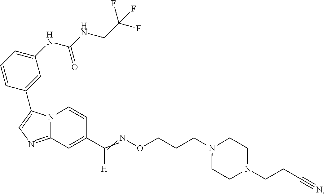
N12C(=NC=C1C1=CC(NC(NCC(F)(F)F)=O)=CC=C1)C=C(C(=NOCCCN1CCN(CCC#N)CC1)[H])C=C2
